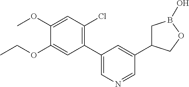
C1(OC)=CC(Cl)=C(C2=CN=CC(C3CB(O)OC3)=C2)C=C1OCC
